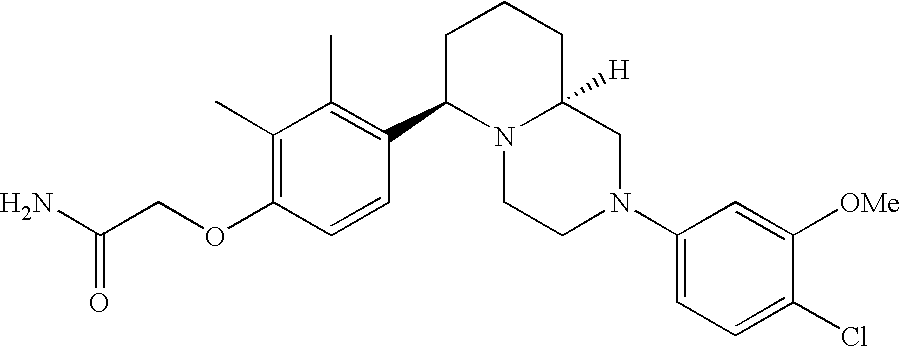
C1(C)=C(OCC(N)=O)C=CC(C2N3C([H])(CCC2)CN(C2=CC=C(Cl)C([OMe])=C2)CC3)=C1C
